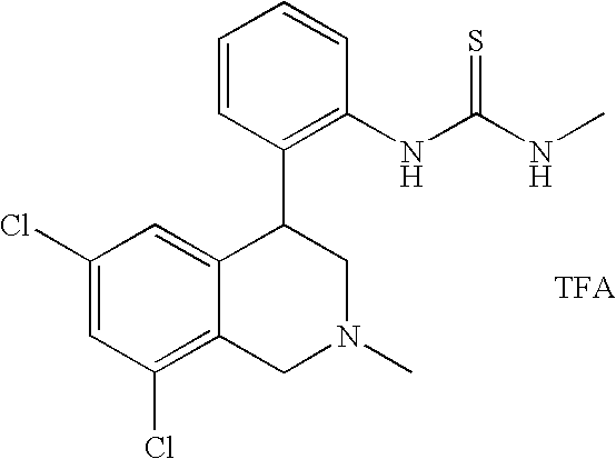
C1(Cl)=CC(Cl)=C2C(=C1)C(C1=C(NC(NC)=S)C=CC=C1)CN(C)C2
